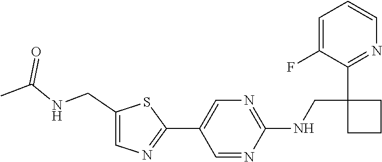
C1=C(F)C(C2(CNC3=NC=C(C4=NC=C(CNC(C)=O)S4)C=N3)CCC2)=NC=C1
